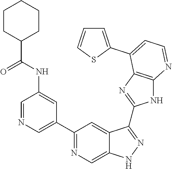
C1=NC=C(C2=NC=C3C(=C2)C(C2=NC4=C(N2)N=CC=C4C2=CC=CS2)=NN3)C=C1NC(C1CCCCC1)=O
